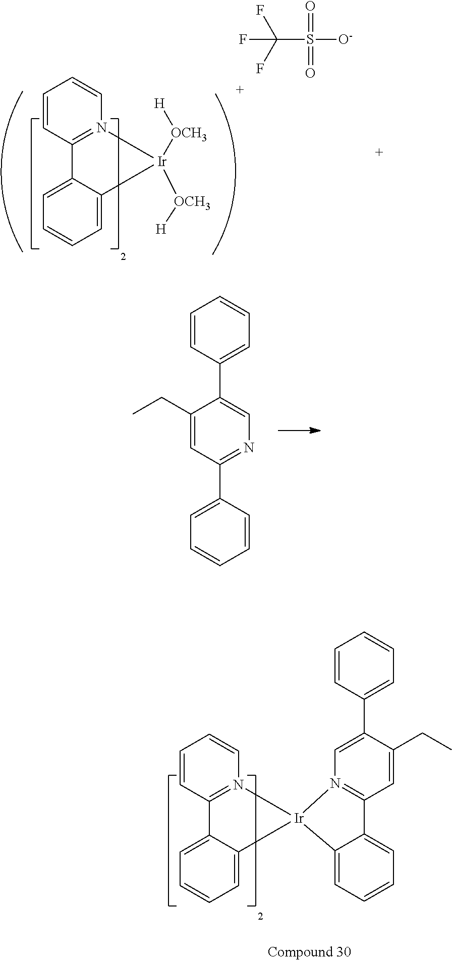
C1(C2=CC=CC=C2)=CN=C(C2=CC=CC=C2)C=C1CC.O=S(=O)([O-])C(F)(F)F.C1=CN2=C(C=C1)C1=CC=CC=C1[Ir]2([OCH3][H])[OCH3][H].C1=CN2=C(C=C1)C1=CC=CC=C1[Ir]21N2=C(C=C(CC)C(C3=CC=CC=C3)=C2)C2=CC=CC=C12
